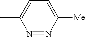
CC1=CC=C([Me])N=N1
